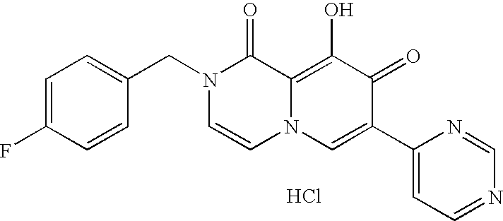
C1=C(CN2C=CN3C(=C(O)C(=O)C(C4=CC=NC=N4)=C3)C2=O)C=CC(F)=C1.Cl
